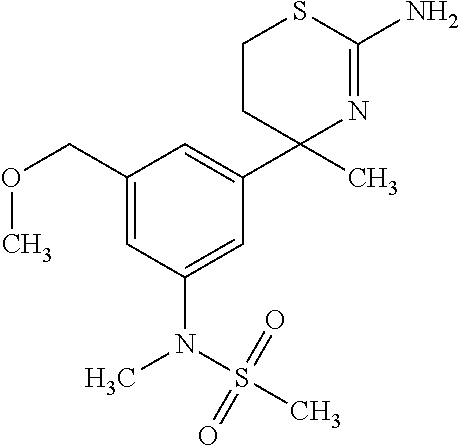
C1(COC)=CC(N(S(C)(=O)=O)C)=CC(C2(C)N=C(N)SCC2)=C1
